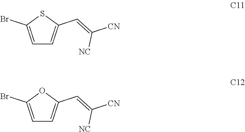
C1=C(Br)SC(C=C([CN])[NC])=C1.C1=C(Br)OC(C=C([CN])[NC])=C1
